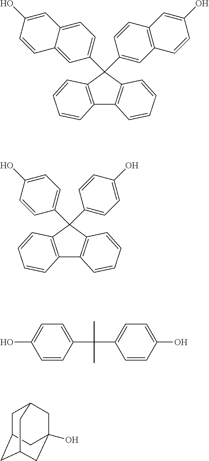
C1=CC(C(C2=CC=C(O)C=C2)(C)C)=CC=C1O.C1C2CC3CC(O)(CC1C3)C2.C12=C(C=CC=C1)C(C1=CC=C3C(=C1)C=CC(O)=C3)(C1=CC3=C(C=C1)C=C(O)C=C3)C1=C2C=CC=C1.C12=C(C=CC=C1)C(C1=CC=C(O)C=C1)(C1=CC=C(O)C=C1)C1=C2C=CC=C1
